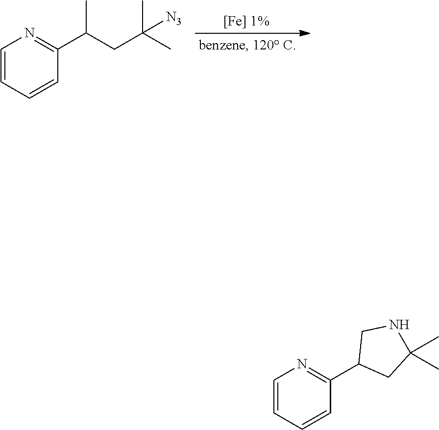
C1=CN=C(C(CC(C)(C)[N3])C)C=C1.C1=CN=C(C2CC(C)(C)NC2)C=C1
